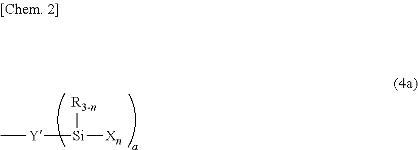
C[Y][Si]([Xn])[R3-n]
